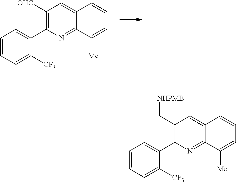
C1([OHC])=C(C2=CC=CC=C2[CF3])N=C2C(=C1)C=CC=C2[Me].C1(C[NHPMB])=C(C2=CC=CC=C2[CF3])N=C2C(=C1)C=CC=C2[Me]
